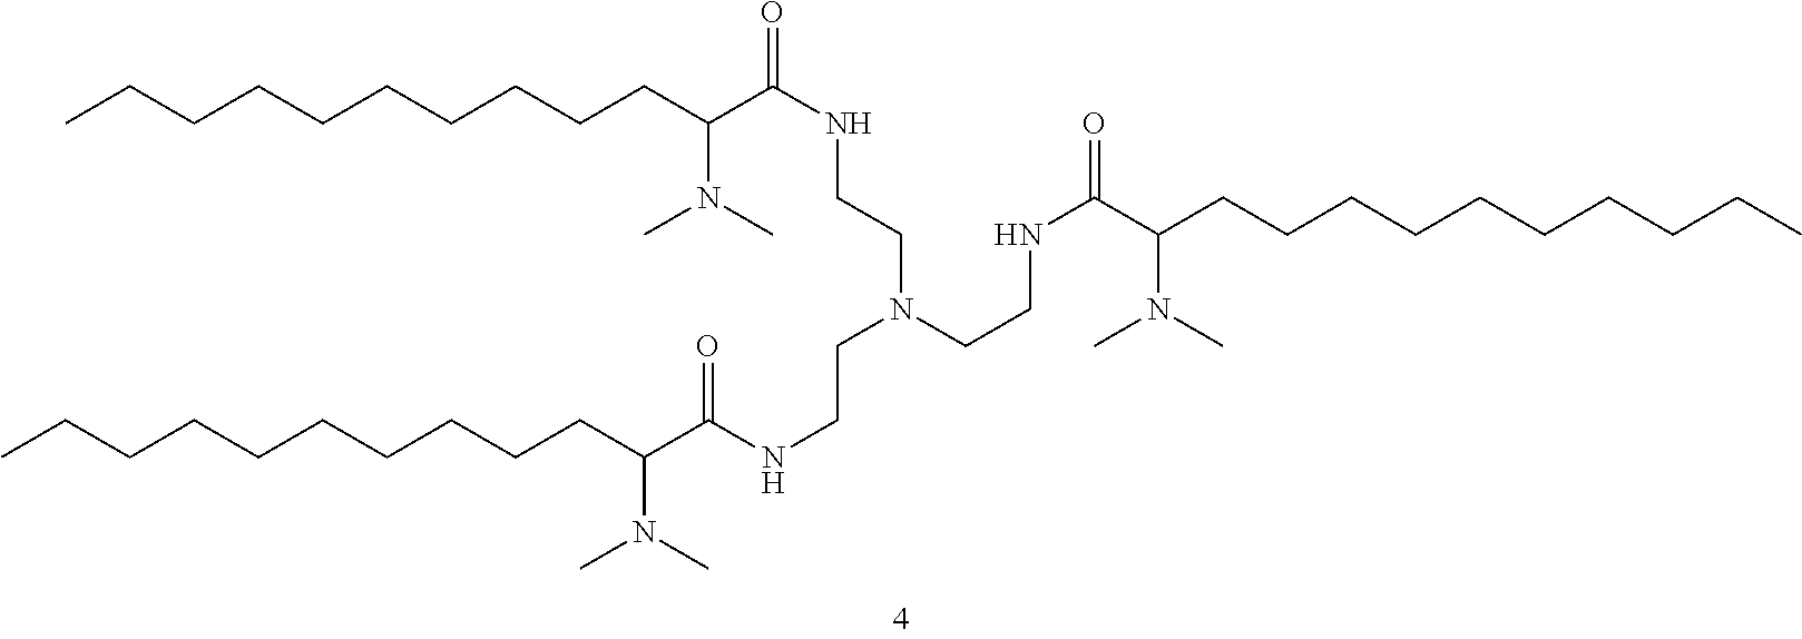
CCCCCCCCCCC(C(NCCN(CCNC(C(CCCCCCCCCC)N(C)C)=O)CCNC(C(CCCCCCCCCC)N(C)C)=O)=O)N(C)C
